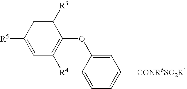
C1([R4])=C(OC2=CC([CONR6SO2R1])=CC=C2)C([R3])=CC([R5])=C1
